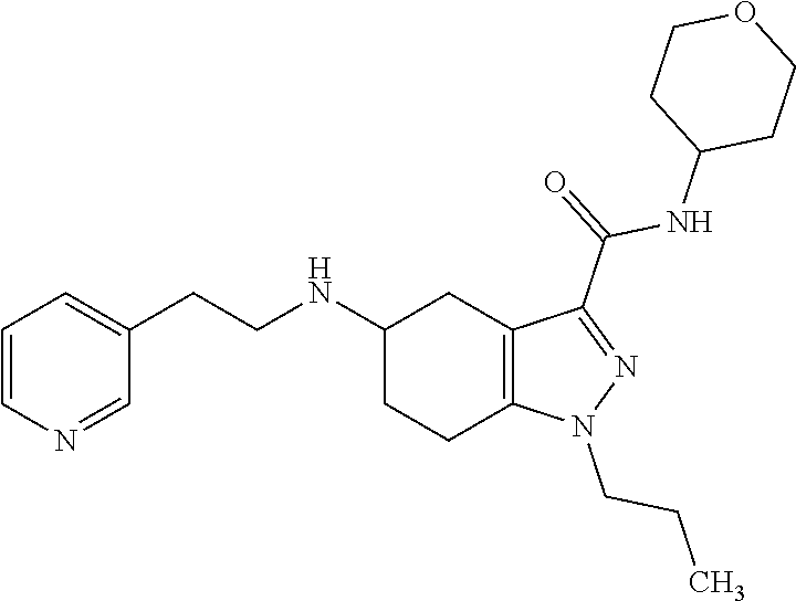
C1(NCCC2=CC=CN=C2)CCC2=C(C1)C(C(NC1CCOCC1)=O)=NN2CCC
